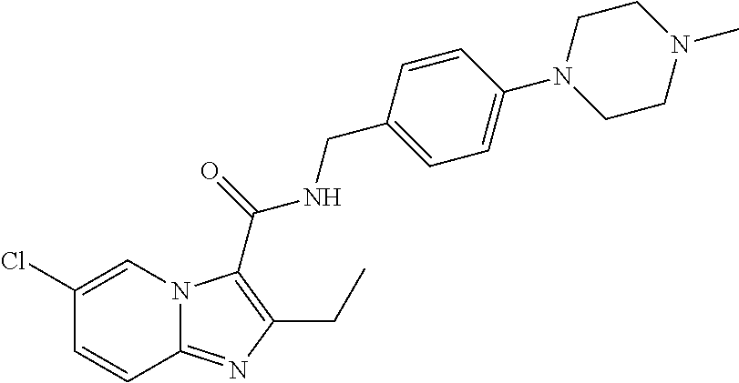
C1(Cl)=CN2C(=NC(CC)=C2C(NCC2=CC=C(N3CCN(C)CC3)C=C2)=O)C=C1
